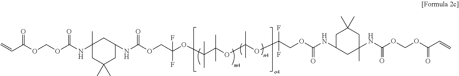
C=CC(OCOC(NC1(C)CC(C)(C)CC(NC(OCC(OC(C(OC(OC(COC(NC2CC(C)(C)CC(C)(NC(OCOC(C=C)=O)=O)C2)=O)(F)F)(C)C)(C)C)(C)C)(F)F)=O)C1)=O)=O
